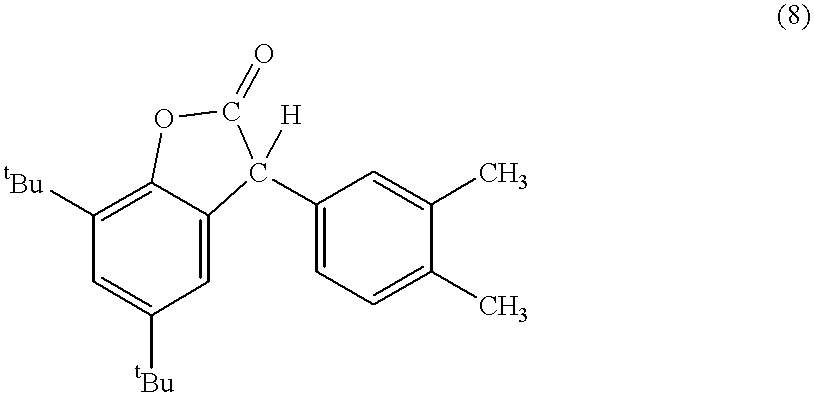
C1=C([tBu])C=C2C(=C1[tBu])OC(=O)C2(C1=CC=C(C)C(C)=C1)[H]
